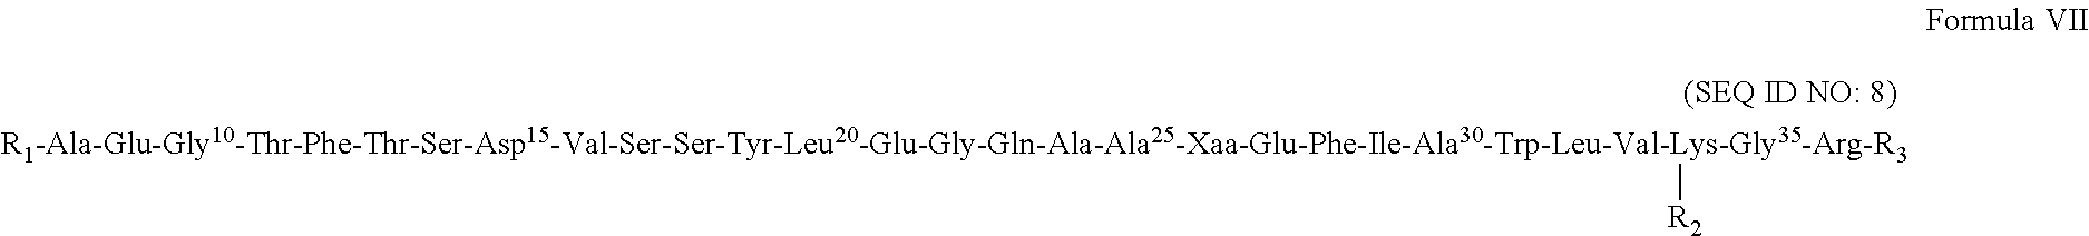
[R2][R1-Ala-Glu-Gly10-Thr-Phe-Thr-Ser-Asp15-Val-Ser-Ser-Tyr-Leu20-Glu-Gly-Gln-Ala-Ala25-Xaa-Glu-Phe-Ile-Ala30-Trp-Leu-Val-Lys-Gly35-Arg-R3]
